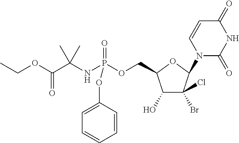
C1=C(OP(=O)(OCC2C(O)C(Br)(Cl)C(N3C(=O)NC(=O)C=C3)O2)NC(C(OCC)=O)(C)C)C=CC=C1
